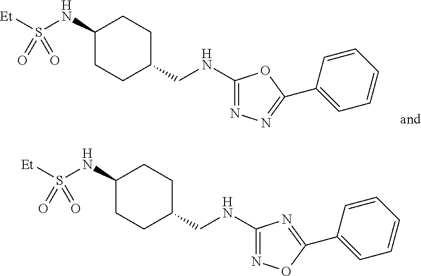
S(NC1CCC(CNC2=NN=C(C3=CC=CC=C3)O2)CC1)([Et])(=O)=O.S(NC1CCC(CNC2=NOC(C3=CC=CC=C3)=N2)CC1)([Et])(=O)=O
